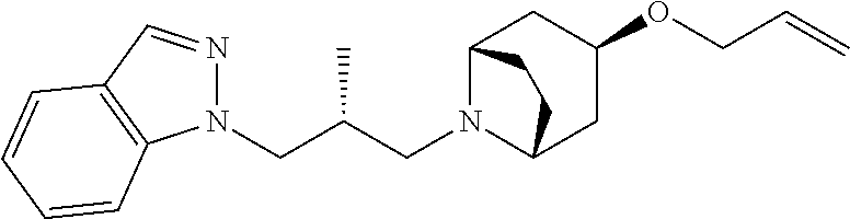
N1(CC(CN2C3CC(OCC=C)CC2CC3)C)N=CC2=C1C=CC=C2
